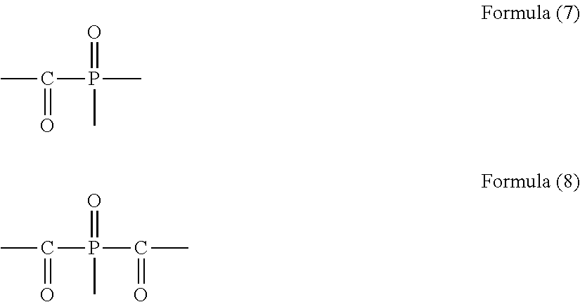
C(=O)(P(C)(=O)C)C.C(=O)(P(C(C)=O)(=O)C)C
